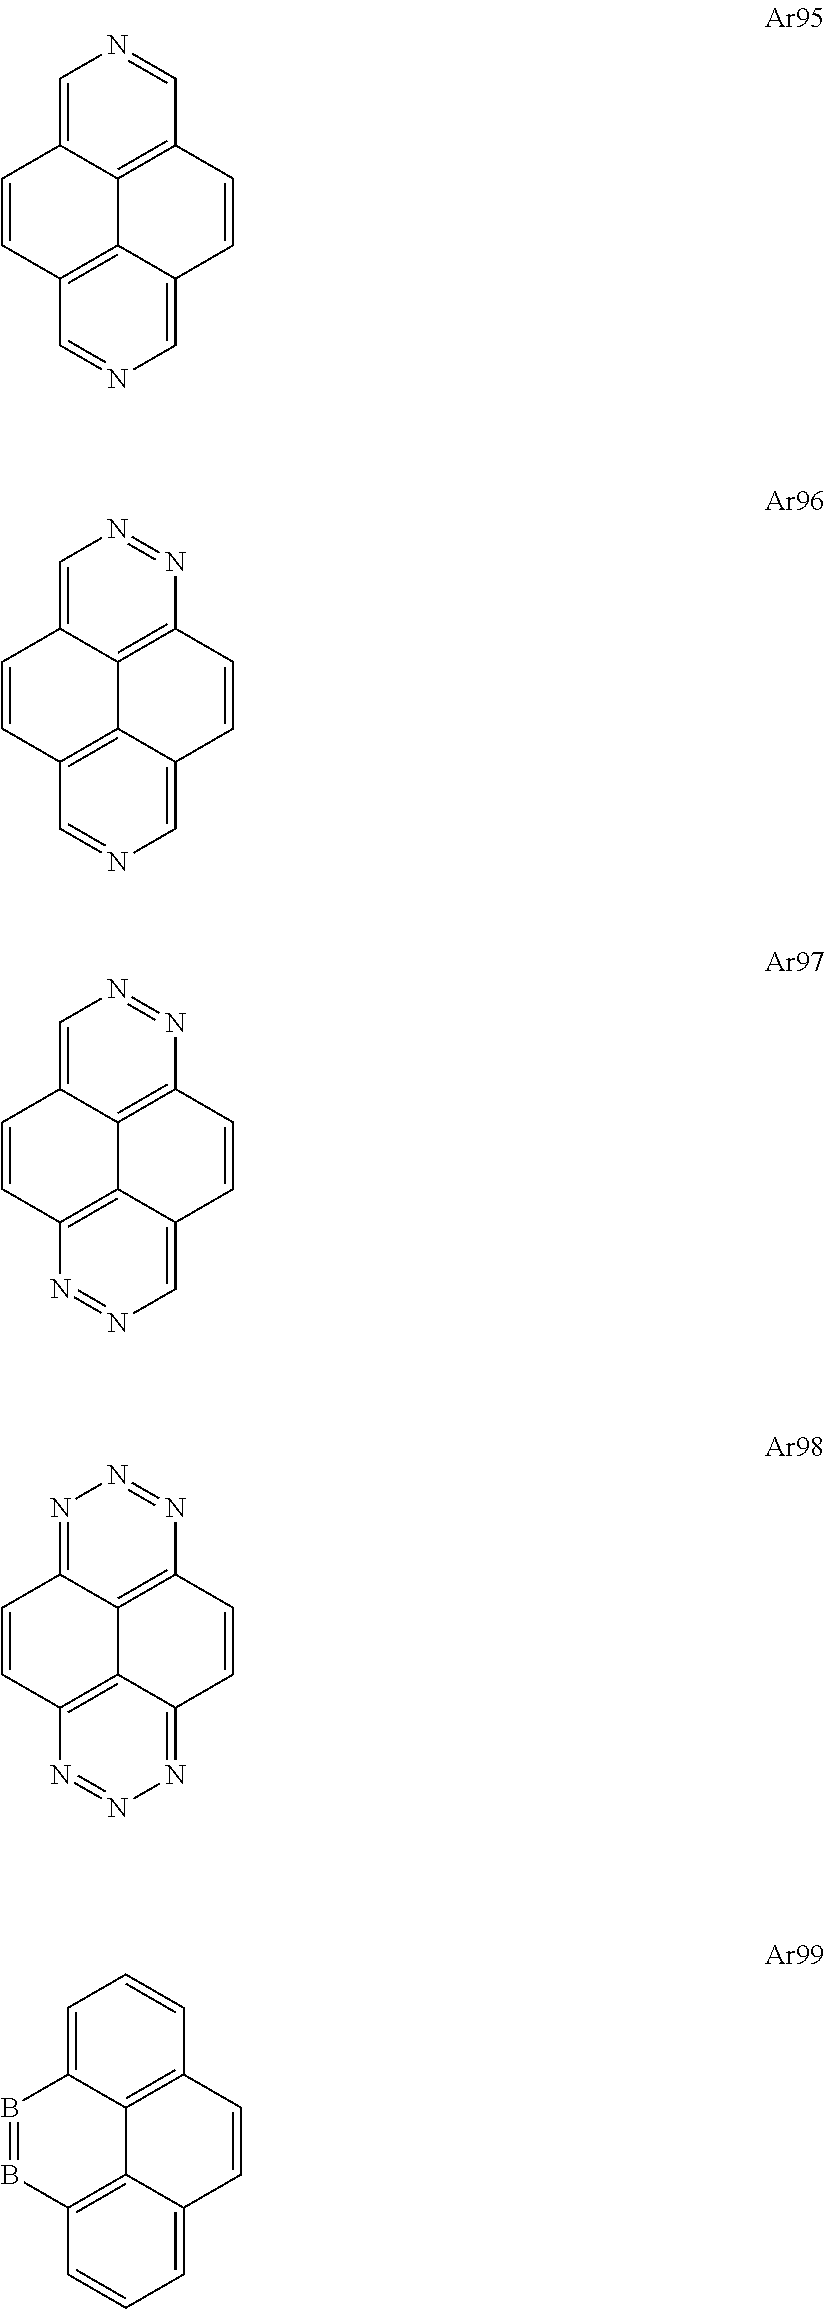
C1=C2C3=C(C=N1)C=CC1=CN=CC(=C31)C=C2.C1=C2C3=C(N=N1)C=CC1=CN=CC(=C31)C=C2.C1=C2C3=C(N=N1)C=CC1=CN=NC(=C31)C=C2.N1=C2C3=C(N=N1)C=CC1=NN=NC(=C31)C=C2.C1=C2C3=C(C=C1)C=CC1=CC=CC(=C31)B=B2
